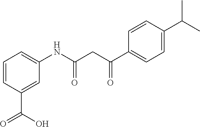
C1=CC(C(=O)O)=CC(NC(CC(C2=CC=C(C(C)C)C=C2)=O)=O)=C1
